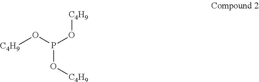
[C4H9]OP(O[C4H9])O[C4H9]
